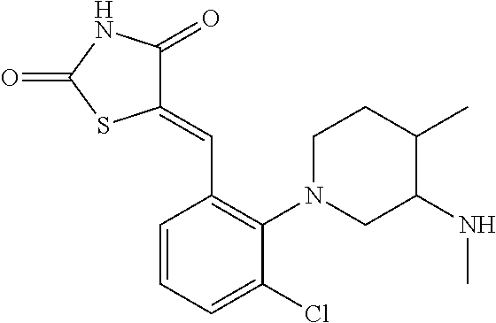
C1(=CC2=C(N3CCC(C)C(NC)C3)C(Cl)=CC=C2)C(=O)NC(=O)S1
